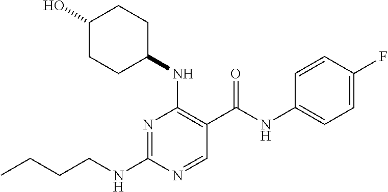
CCCCNC1=NC(NC2CCC(O)CC2)=C(C(NC2=CC=C(F)C=C2)=O)C=N1
